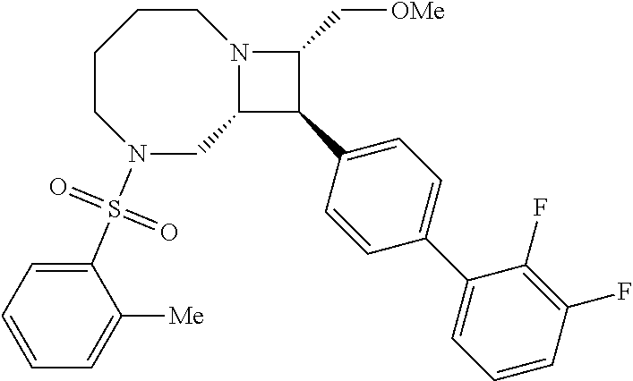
N1(S(C2=CC=CC=C2[Me])(=O)=O)CC2N(CCCC1)C(C[OMe])C2C1=CC=C(C2=CC=CC(F)=C2F)C=C1
